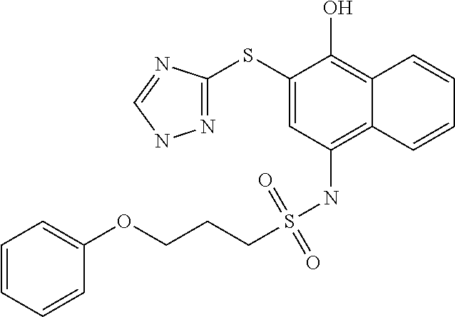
N1=C(SC2=CC(NS(=O)(=O)CCCOC3=CC=CC=C3)=C3C(=C2O)C=CC=C3)N=CN1
